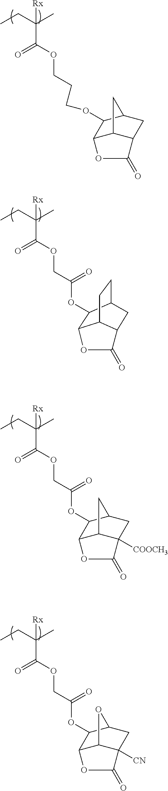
C(C(CC)(C)[Rx])(OCCCOC1C2C3C(CC1C3)C(=O)O2)=O.C(C(CC)(C)[Rx])(OCC(OC1C2C3C([COOCH3])(CC1C3)C(=O)O2)=O)=O.C(C(CC)(C)[Rx])(OCC(OC1C2C3C([CN])(CC1O3)C(=O)O2)=O)=O.C(C(CC)(C)[Rx])(OCC(=O)OC1C2C3CCC1CC3C(=O)O2)=O
